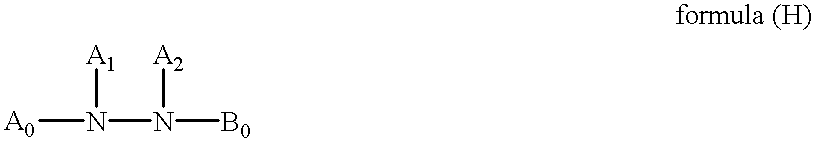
N(N([B0])[A2])([A0])[A1]
